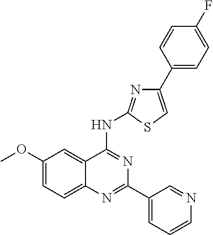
C1(OC)=CC=C2C(=C1)C(NC1=NC(C3=CC=C(F)C=C3)=CS1)=NC(C1=CC=CN=C1)=N2
